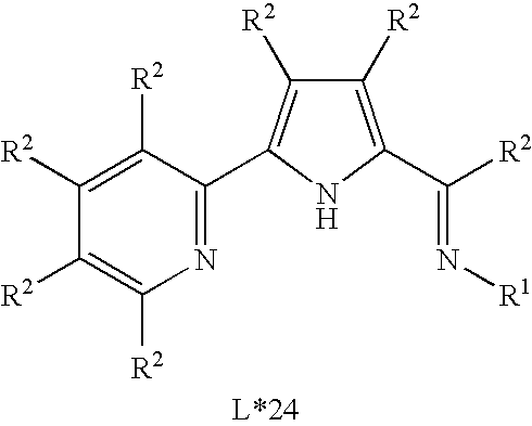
N1=C(C2=C([R2])C([R2])=C(C(=N[R1])[R2])N2)C([R2])=C([R2])C([R2])=C1[R2]
